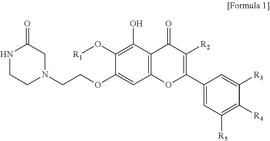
N1CCN(CCOC2=CC3=C(C(O)=C2O[R1])C(=O)C([R2])=C(C2=CC([R5])=C([R4])C([R3])=C2)O3)CC1=O
